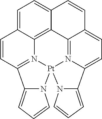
C1=C2C3=C4C(=C1)C=CC1=CC=C5N(=C41)[Pt]1(N4C(=CC=C4)C(=N31)C=C2)N1C5=CC=C1
